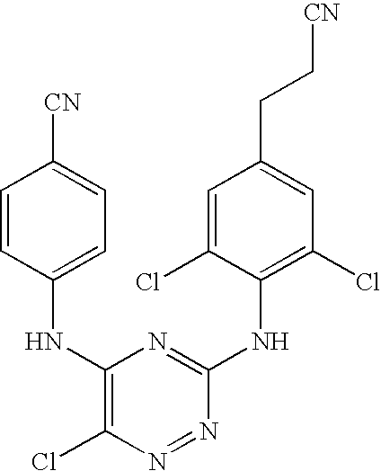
C1=CC(NC2=C(Cl)N=NC(NC3=C(Cl)C=C(CC[CN])C=C3Cl)=N2)=CC=C1[CN]
